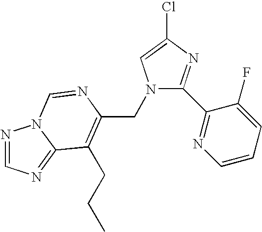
C(C1=C(CCC)C2=NC=NN2C=N1)N1C(C2=NC=CC=C2F)=NC(Cl)=C1
